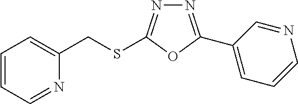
N1=C(C2=CC=CN=C2)OC(SCC2=CC=CC=N2)=N1
